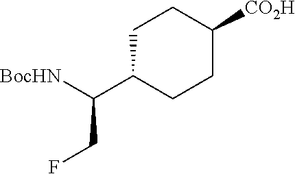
C1C(C([BocHN])CF)CCC([CO2H])C1
